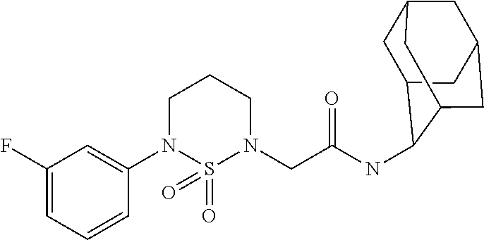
C1=C(N2CCCN(CC(=O)NC3C4CC5CC(CC3C5)C4)S2(=O)=O)C=CC=C1F
